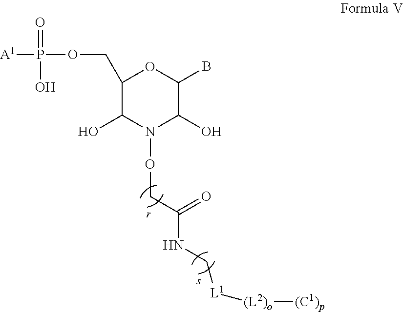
C1(COP([A1])(=O)O)C(O)N(OCC(=O)NC[L1][(L2)o][(C1)p])C(O)C(B)O1
